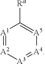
[A1]1=[A2][A3]=[A4][A5]=C1[Ra]
